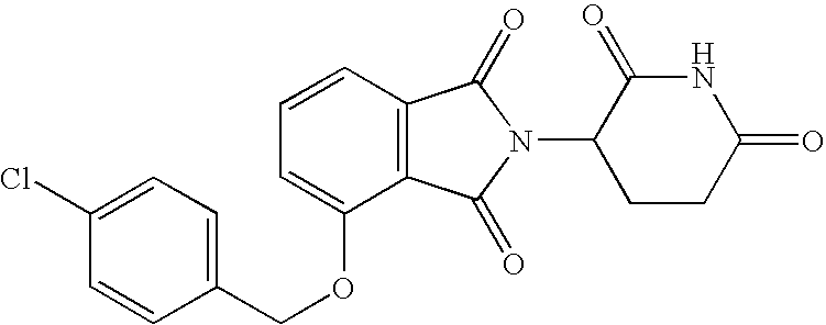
C1=CC2=C(C(OCC3=CC=C(Cl)C=C3)=C1)C(=O)N(C1CCC(=O)NC1=O)C2=O
